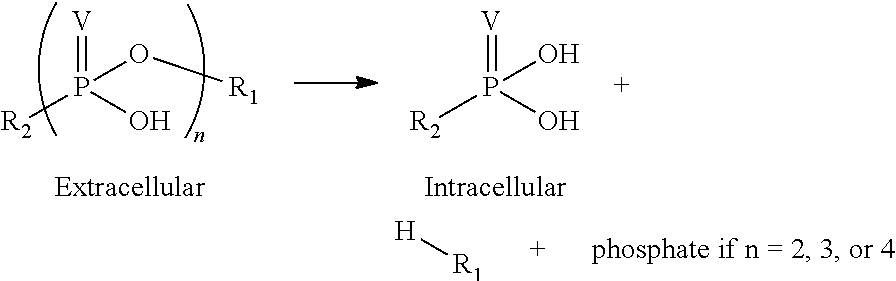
[R2]P(O[R1])(=[V])O.[R2]P(O)(=[V])O.[H][R1]
